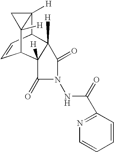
C12([H])C3C=CC(C4([H])C3([H])C(=O)N(NC(C3=NC=CC=C3)=O)C4=O)C1([H])C2
